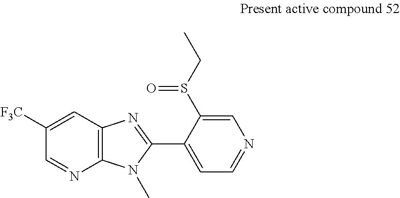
C1=C([F3C])C=NC2=C1N=C(C1=CC=NC=C1S(CC)=O)N2C
